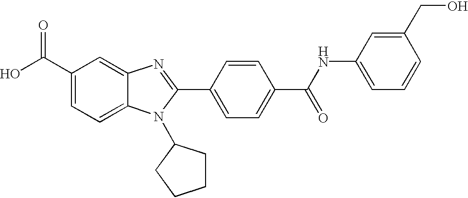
C1(C(O)=O)=CC=C2C(=C1)N=C(C1=CC=C(C(=O)NC3=CC=CC(CO)=C3)C=C1)N2C1CCCC1
